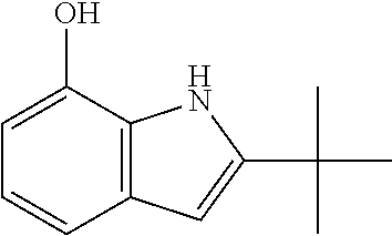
C12=C(C(O)=CC=C1)NC(C(C)(C)C)=C2
